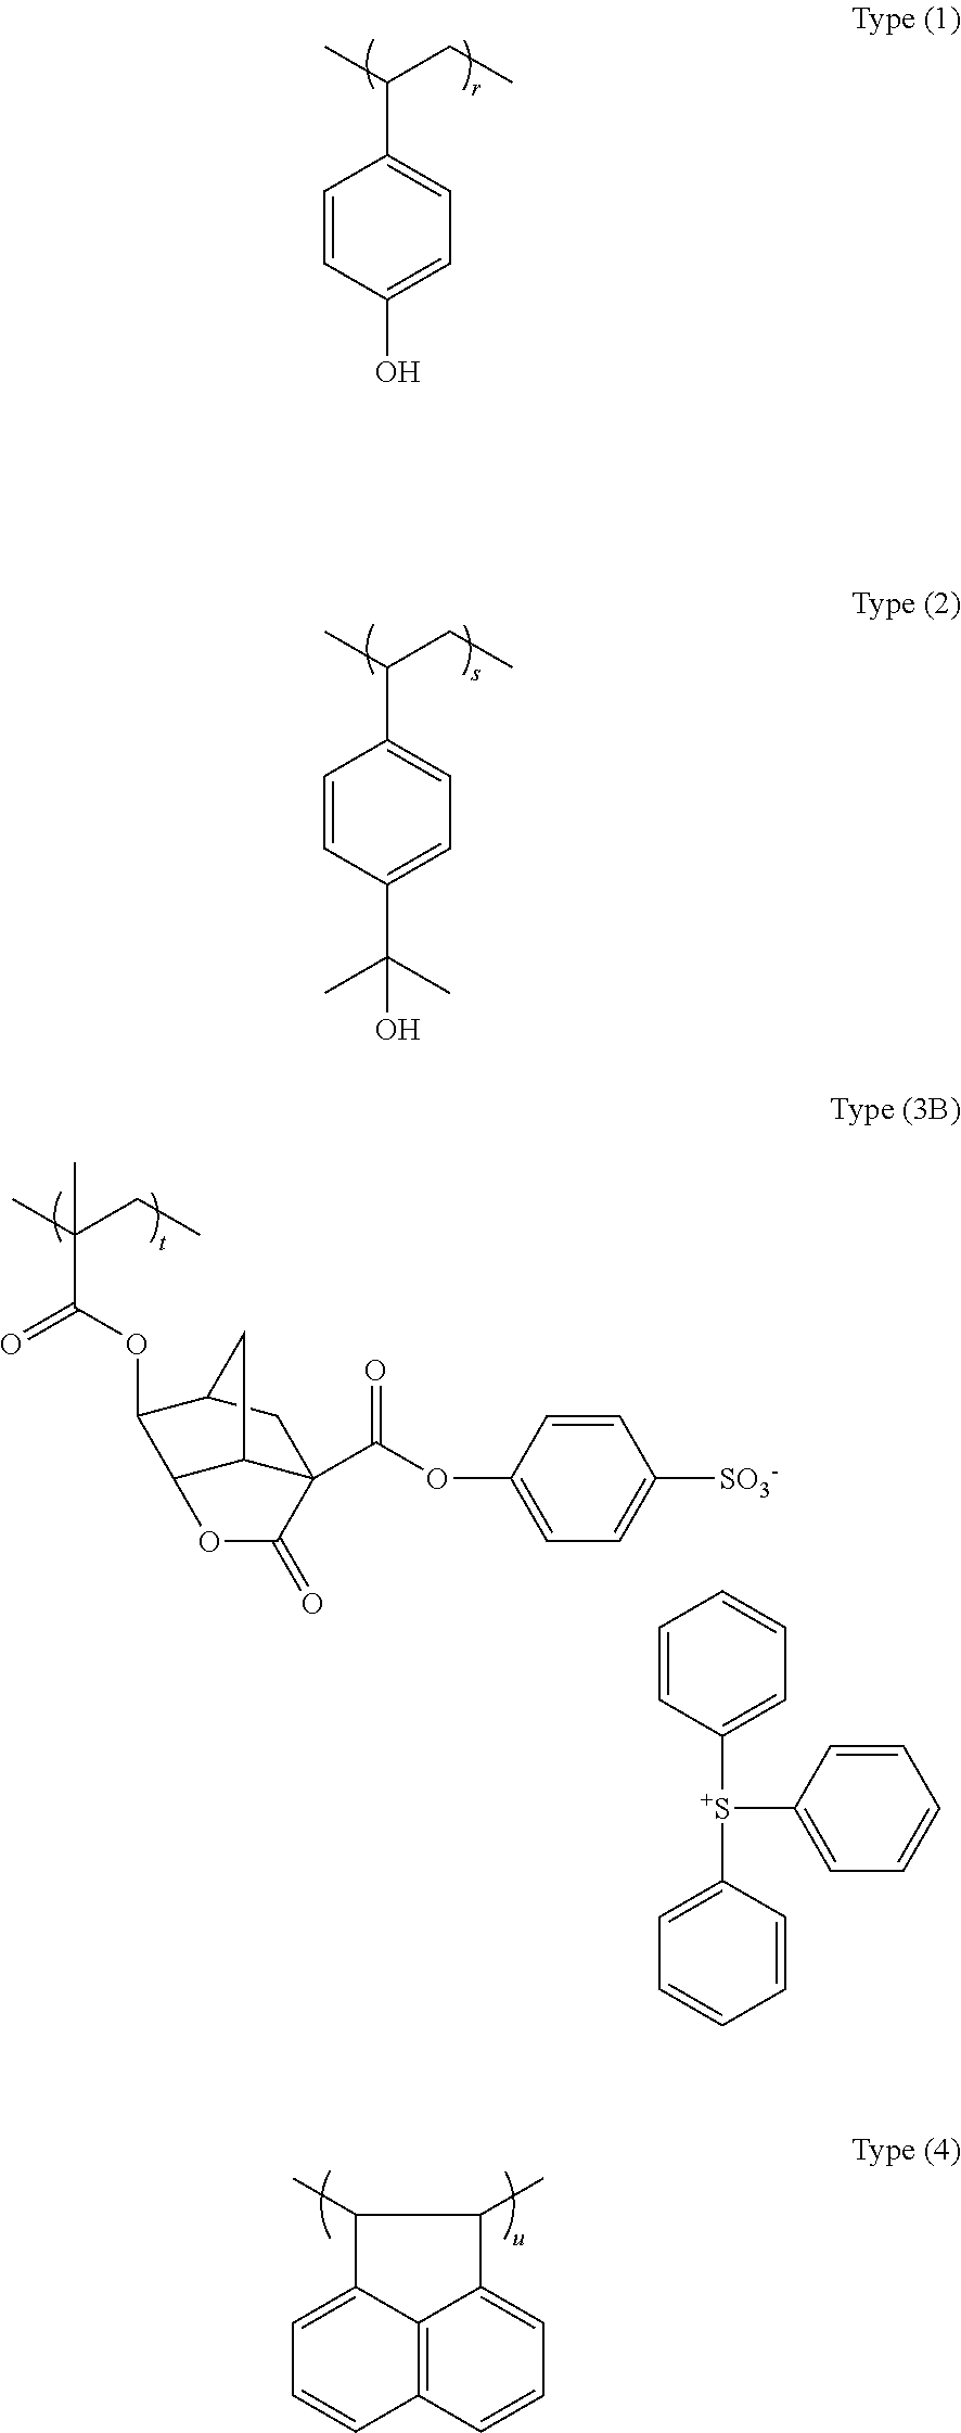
C12=C3C=CC=C1C(C)C(C)C2=CC=C3.C1=CC(O)=CC=C1C(C)CC.C1=CC(C(C)(C)O)=CC=C1C(C)CC.CC(CC)(C)C(OC1C2C3C(C(OC4=CC=C([SO3-])C=C4)=O)(CC1C3)C(=O)O2)=O.C1([S+](C2=CC=CC=C2)C2=CC=CC=C2)=CC=CC=C1
